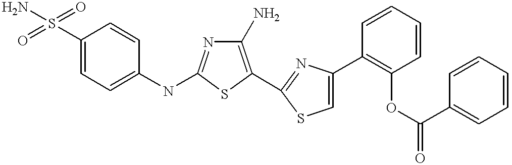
C1(S(=O)(=O)N)=CC=C(NC2=NC(N)=C(C3=NC(C4=C(OC(=O)C5=CC=CC=C5)C=CC=C4)=CS3)S2)C=C1
